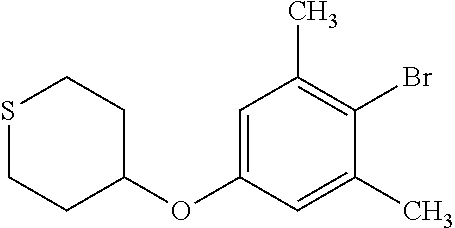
S1CCC(OC2=CC(C)=C(Br)C(C)=C2)CC1
